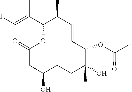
C(=C(C1C(C)C=CC(OC(C)=O)C(C)(O)CCC(O)CC(=O)O1)C)I
